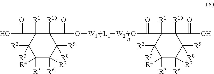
C1([R5])([R4])C([R6])([R7])C([R9])([R8])C([R10])(C(=O)O[W1][L1][W2]OC(C2([R1])C([R10])(C(=O)O)C([R9])([R8])C([R6])([R7])C([R5])([R4])C2([R2])[R3])=O)C([R1])(C(=O)O)C1([R2])[R3]
